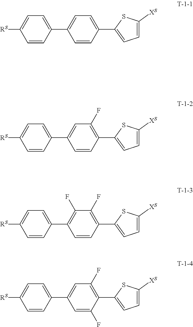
[RS]C1=CC=C(C2=CC=C(C3=CC=C([XS])S3)C=C2)C=C1.[RS]C1=CC=C(C2=CC(F)=C(C3=CC=C([XS])S3)C=C2)C=C1.[RS]C1=CC=C(C2=C(F)C(F)=C(C3=CC=C([XS])S3)C=C2)C=C1.[RS]C1=CC=C(C2=CC(F)=C(C3=CC=C([XS])S3)C(F)=C2)C=C1
